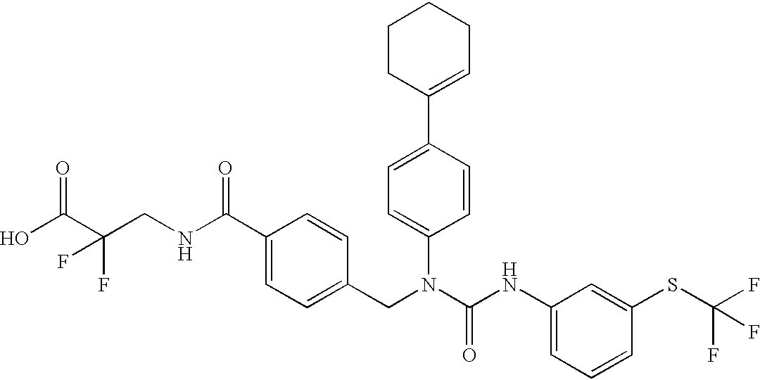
OC(C(CNC(C1=CC=C(CN(C(NC2=CC=CC(SC(F)(F)F)=C2)=O)C2=CC=C(C3=CCCCC3)C=C2)C=C1)=O)(F)F)=O
